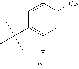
C1=CC([CN])=CC(F)=C1C(C)(C)C
